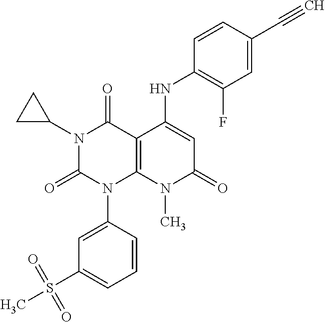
C1(NC2=CC(=O)N(C)C3=C2C(=O)N(C2CC2)C(=O)N3C2=CC(S(C)(=O)=O)=CC=C2)=C(F)C=C(C#C)C=C1
